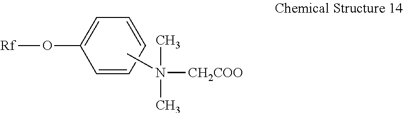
C1=CC=CC(O[Rf])=C1.CN(C)(C)[CH2COO]
